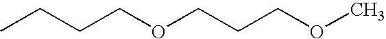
CCCCOCCCOC
